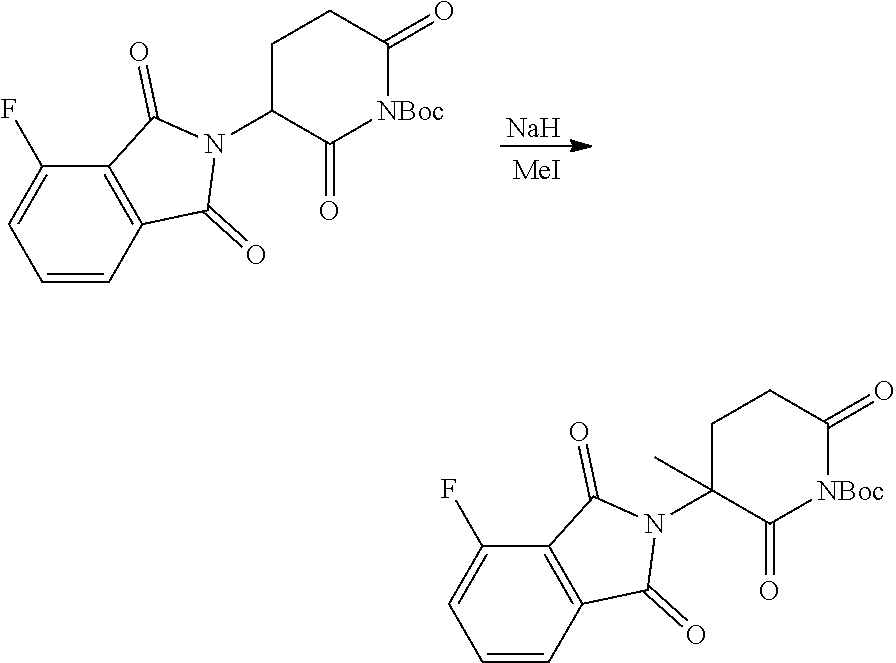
[Na].C1=CC2=C(C(F)=C1)C(=O)N(C1C(=O)[NBoc]C(=O)CC1)C2=O.[MeI].C1=CC2=C(C(F)=C1)C(=O)N(C1(C)C(=O)[NBoc]C(=O)CC1)C2=O
